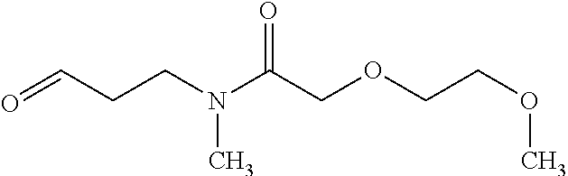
O=CCCN(C(COCCOC)=O)C
